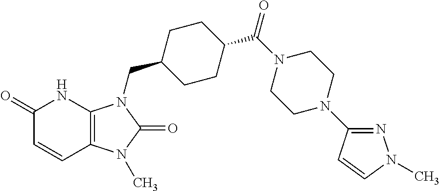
C1(=O)C=CC2=C(N1)N(CC1CCC(C(N3CCN(C4=NN(C)C=C4)CC3)=O)CC1)C(=O)N2C
